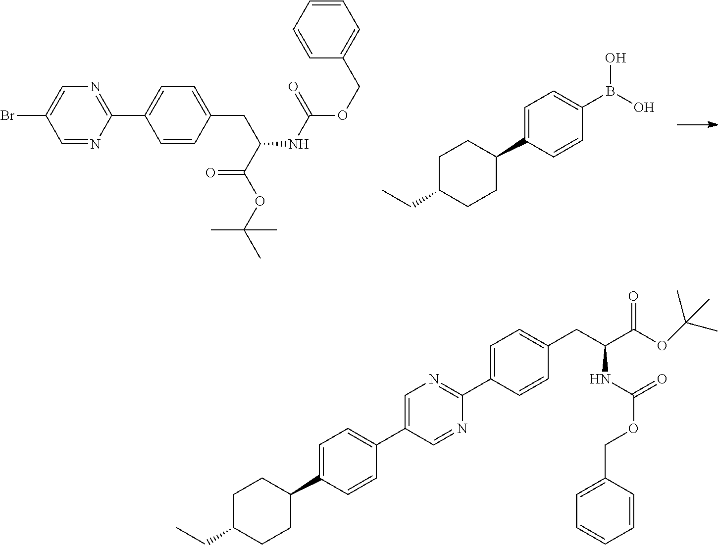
C1=CC(CC(C(OC(C)(C)C)=O)NC(OCC2=CC=CC=C2)=O)=CC=C1C1=NC=C(Br)C=N1.C1=C(C2CCC(CC)CC2)C=CC(B(O)O)=C1.C1=C(C2CCC(CC)CC2)C=CC(C2=CN=C(C3=CC=C(CC(NC(OCC4=CC=CC=C4)=O)C(OC(C)(C)C)=O)C=C3)N=C2)=C1
